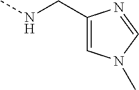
C1(CNC)=CN(C)C=N1
